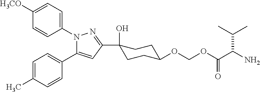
C1([H3CO])=CC=C(N2C(C3=CC=C(C)C=C3)=CC(C3(O)CCC(OCOC(=O)C(N)C(C)C)CC3)=N2)C=C1
